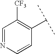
C1=NC=CC(C(C)C)=C1[CF3]
